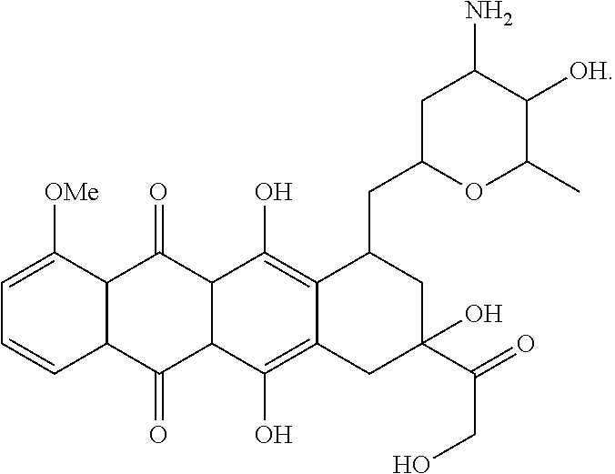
C12=C(O)C3C(C(O)=C1CC(C(=O)CO)(O)CC2CC1OC(C)C([OH])C(N)C1)C(=O)C1C(C3=O)C([OMe])=CC=C1
